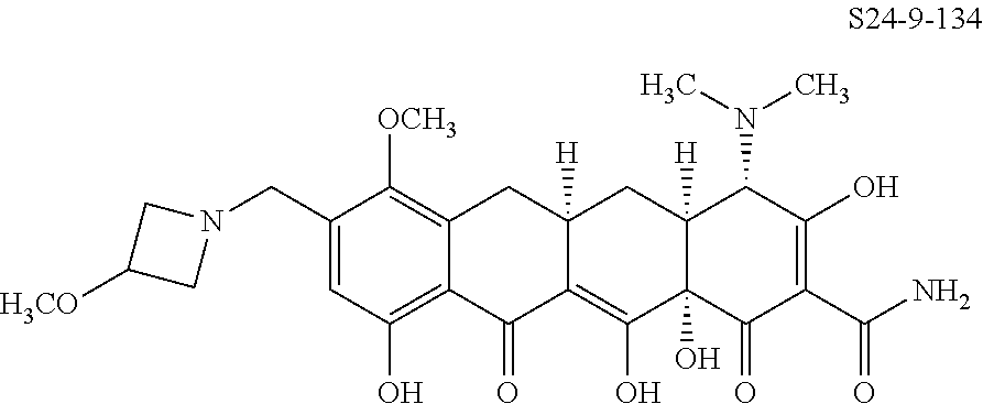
C1(CN2CC([H3CO])C2)=CC(O)=C2C(=C1[OCH3])CC1([H])C(=C(O)C3(O)C([H])(C1)C(N(C)C)C(O)=C(C(N)=O)C3=O)C2=O
